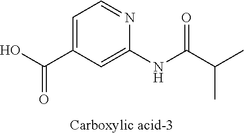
C1=C(C(O)=O)C=C(NC(C(C)C)=O)N=C1
